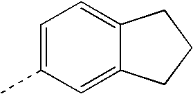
C1=C(C)C=C2C(=C1)CCC2
